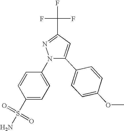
N1(C2=CC=C(S(N)(=O)=O)C=C2)C(C2=CC=C(OC)C=C2)=CC(C(F)(F)F)=N1
